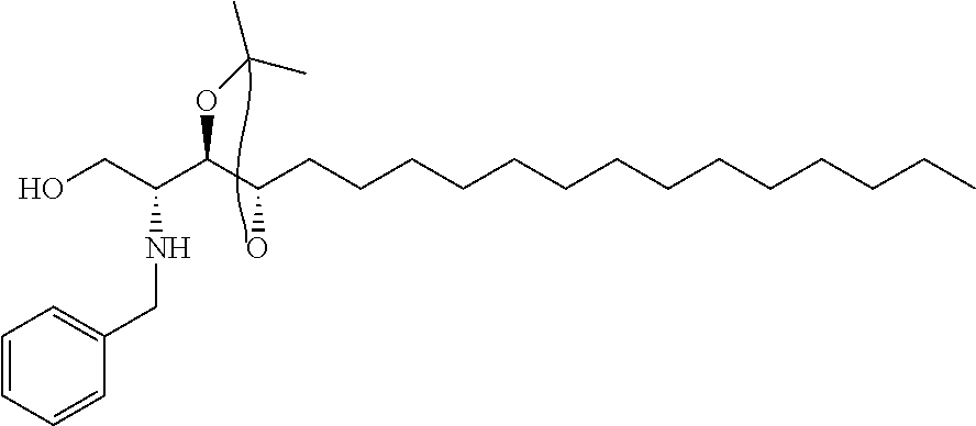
OCC(C(C(CCCCCCCCCCCCCC)O)OC(C)C)NCC1=CC=CC=C1
